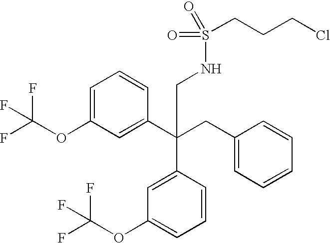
C1=C(OC(F)(F)F)C=C(C(CC2=CC=CC=C2)(C2=CC(OC(F)(F)F)=CC=C2)CNS(=O)(=O)CCCCl)C=C1
